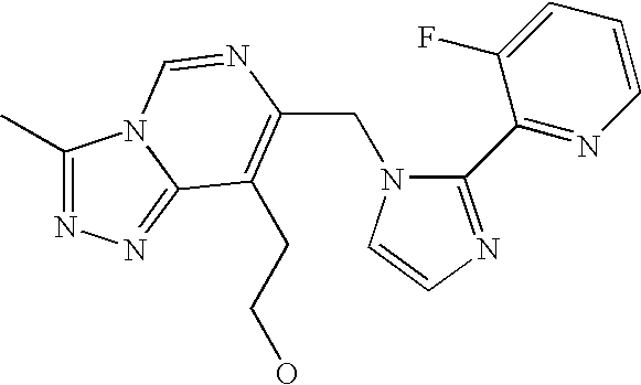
C(N1C(C2=NC=CC=C2F)=NC=C1)C1=C(CCO)C2=NN=C(C)N2C=N1
